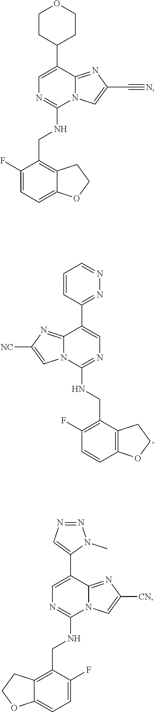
C1=CC(C2=CN=C(NCC3=C(F)C=CC4=C3CCO4)N3C2=NC([NC])=C3)=NN=C1.C(NC1=NC=C(C2CCOCC2)C2=NC(C#N)=CN12)C1=C2C(=CC=C1F)OCC2.C(NC1=NC=C(C2=CN=NN2C)C2=NC([CN])=CN12)C1=C2C(=CC=C1F)OCC2
